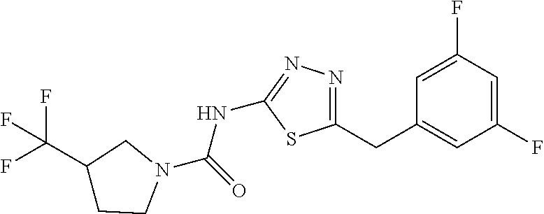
C1=C(F)C=C(F)C=C1CC1=NN=C(NC(=O)N2CC(C(F)(F)F)CC2)S1
